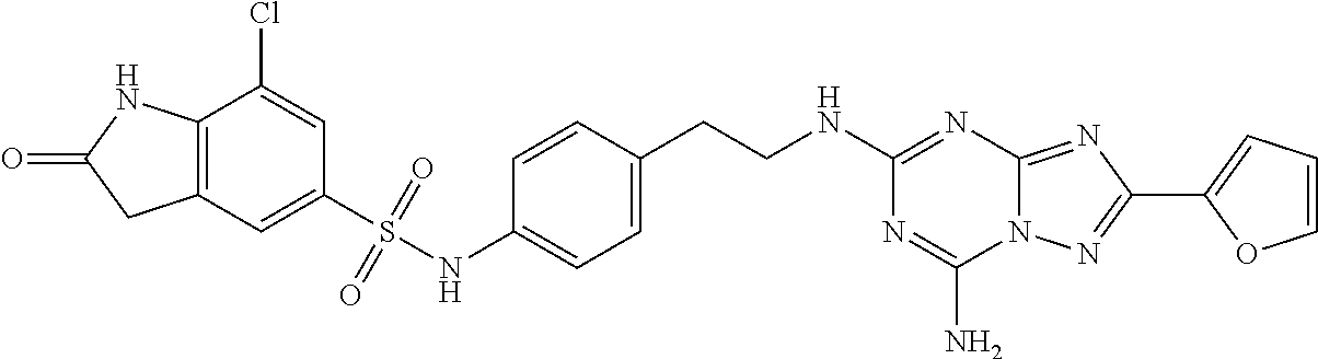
C12=C(C=C(S(NC3=CC=C(CCNC4=NC5=NC(C6=CC=CO6)=NN5C(N)=N4)C=C3)(=O)=O)C=C1Cl)CC(=O)N2
